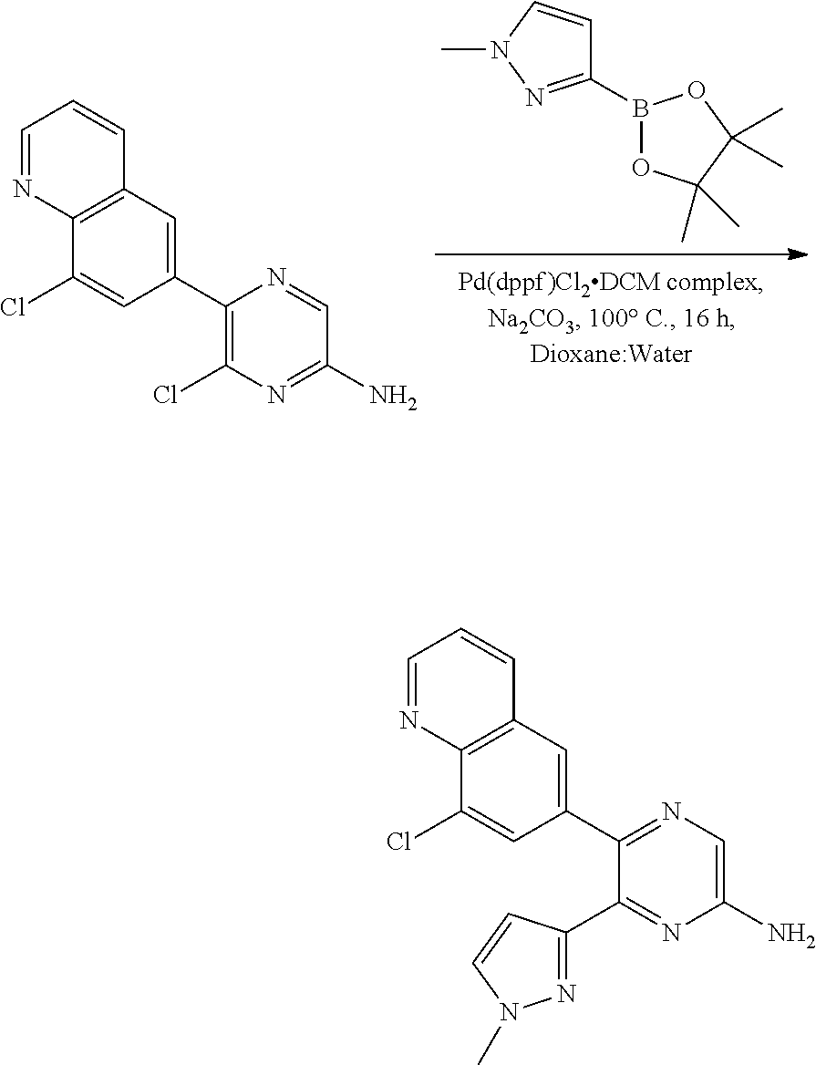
C1(C2=NC=C(N)N=C2C2=NN(C)C=C2)=CC2=C(C(Cl)=C1)N=CC=C2.B1(C2=NN(C)C=C2)OC(C)(C)C(C)(C)O1.C1(C2=C(Cl)N=C(N)C=N2)=CC2=C(C(Cl)=C1)N=CC=C2
